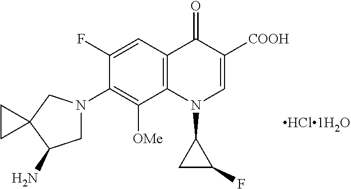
C12=C(C=C(F)C(N3CC(N)C4(C3)CC4)=C1[OMe])C(=O)C([COOH])=CN2C1CC1F
